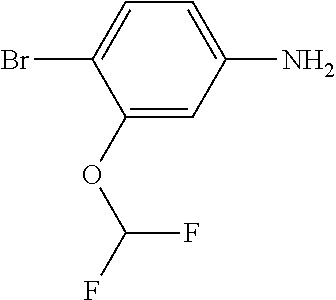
NC1=CC=C(Br)C(OC(F)F)=C1
